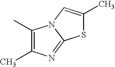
C1(C)=C(C)N=C2N1C=C(C)S2
